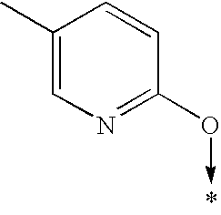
C1(C)=CN=C(O->C)C=C1
